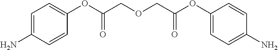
C1=C(N)C=CC(OC(COCC(OC2=CC=C(N)C=C2)=O)=O)=C1
